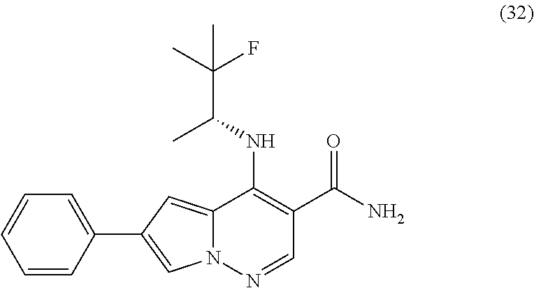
C12=CC(C3=CC=CC=C3)=CN1N=CC(C(N)=O)=C2NC(C(C)(F)C)C
